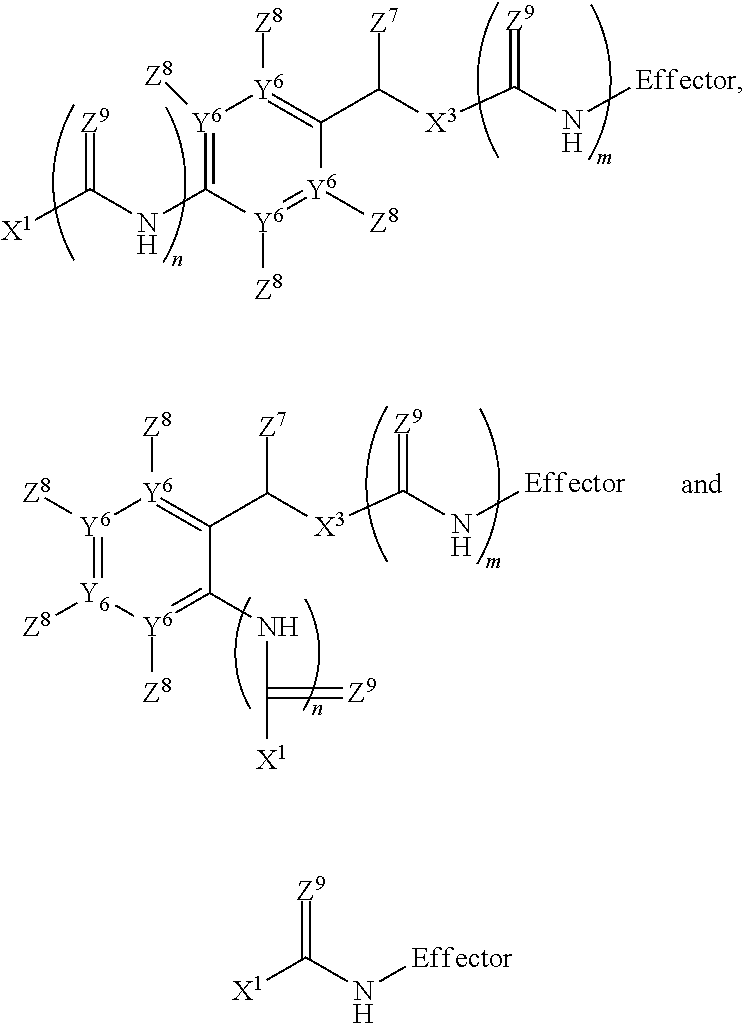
[Y6]1([Z8])=C(NC([X1])=[Z9])[Y6]([Z8])=[Y6]([Z8])C(C([X3]C(N[Effector])=[Z9])[Z7])=[Y6]1[Z8].[Y6]1([Z8])=[Y6]([Z8])[Y6]([Z8])=C(NC([X1])=[Z9])C(C([X3]C(N[Effector])=[Z9])[Z7])=[Y6]1[Z8].[X1]C(N[Effector])=[Z9]
